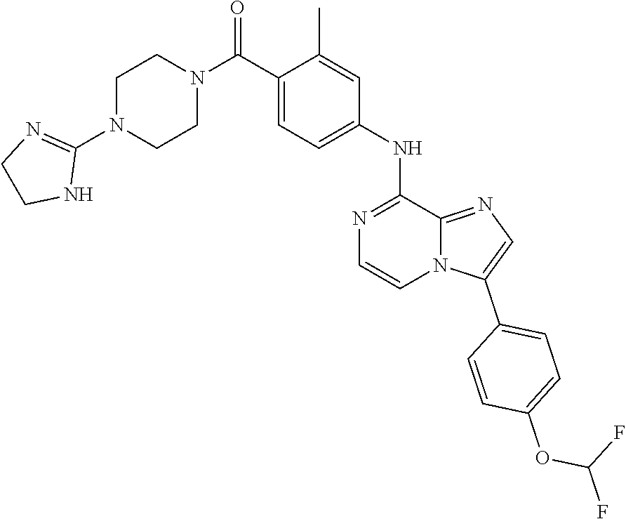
C1(C(N2CCN(C3=NCCN3)CC2)=O)=CC=C(NC2=NC=CN3C2=NC=C3C2=CC=C(OC(F)F)C=C2)C=C1C
